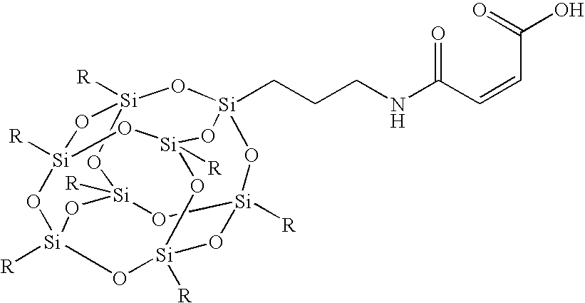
[Si]12([R])O[Si]3([R])O[Si]4([R])O[Si]5(CCCNC(C=CC(O)=O)=O)O[Si]([R])(O[Si]([R])(O1)O[Si]([R])(O3)O5)O[Si]([R])(O4)O2
